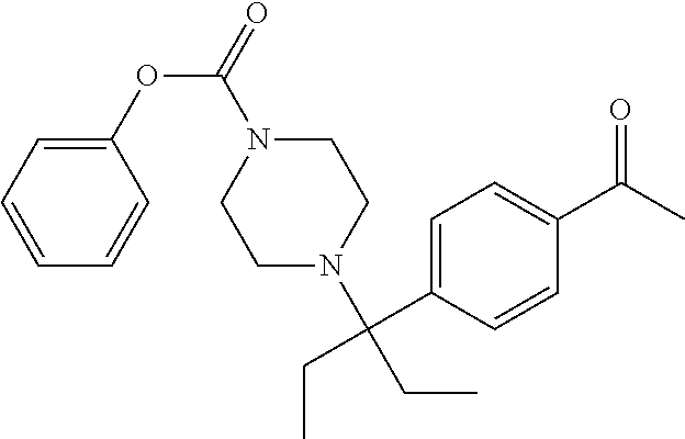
C1=C(C(=O)C)C=CC(C(CC)(N2CCN(C(OC3=CC=CC=C3)=O)CC2)CC)=C1
